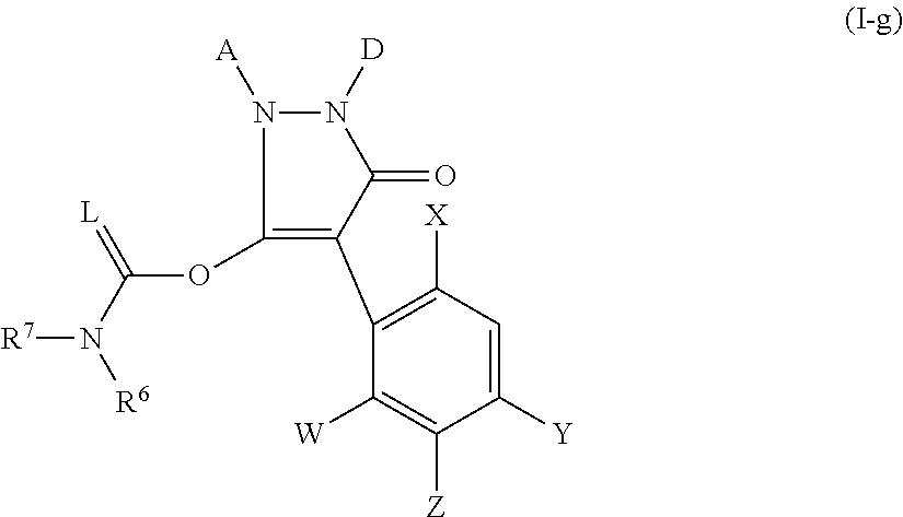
C1(OC(N([R6])[R7])=[L])=C(C2=C([X])C=C([Y])C([Z])=C2[W])C(=O)N([D])N1[A]
